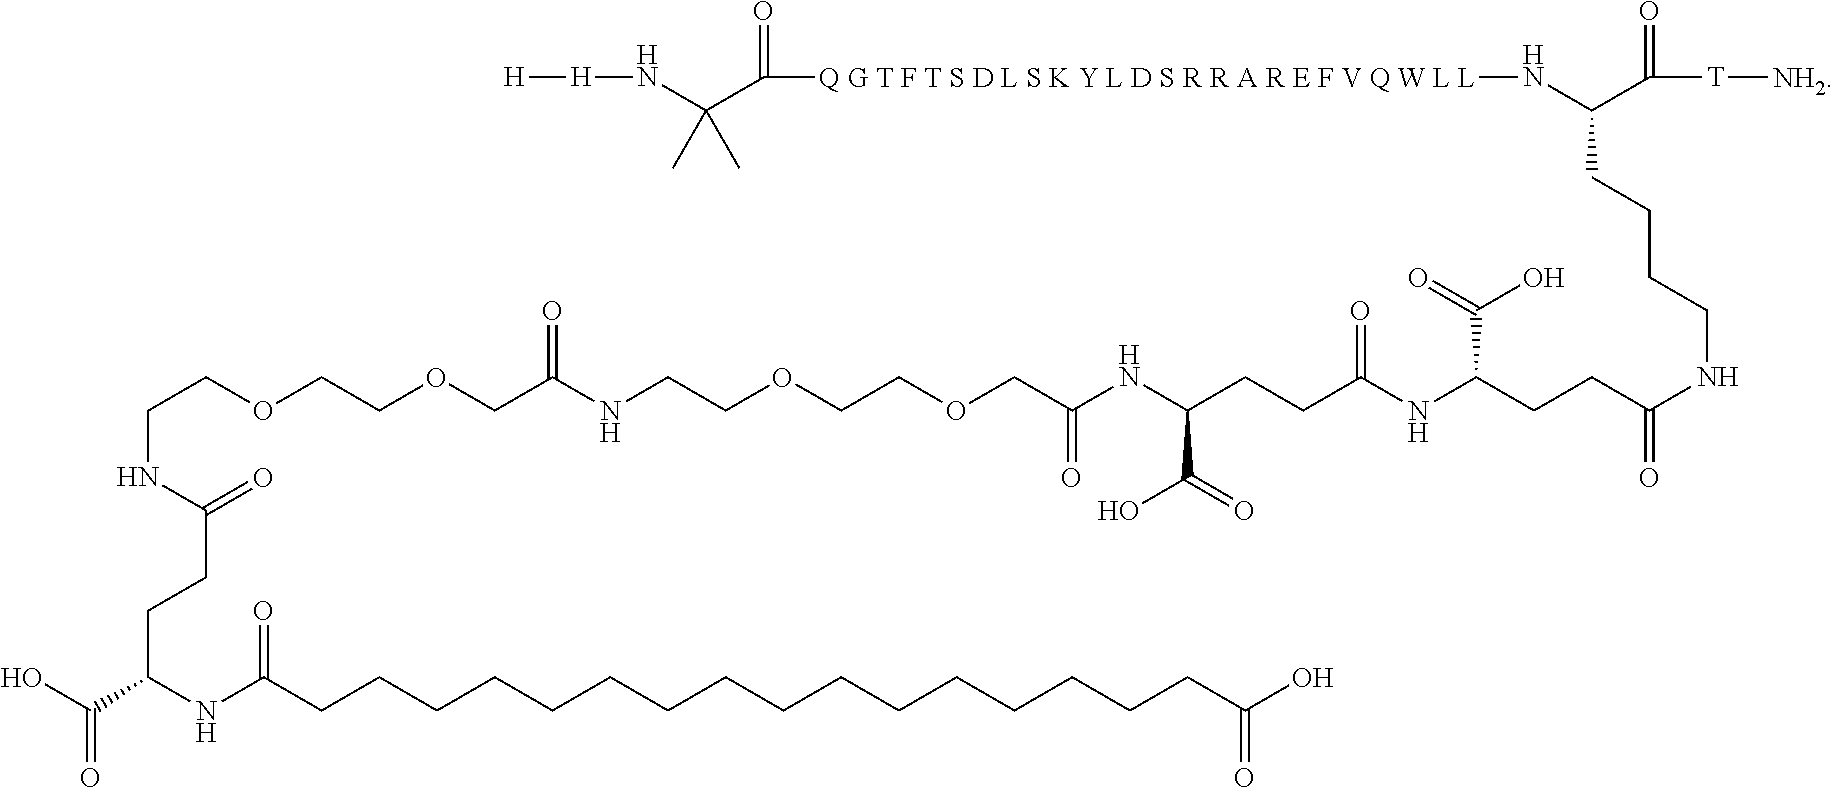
OC(C(NC(CCCCCCCCCCCCCCCCC(O)=O)=O)CCC(=O)NCCOCCOCC(NCCOCCOCC(NC(CCC(NC(CCC(NCCCCC(N[Q G T F T S D L S K Y L D S R R A R E F V Q W L L]C(C(N[H][H])(C)C)=O)C([T][NH2])=O)=O)C(=O)O)=O)C(O)=O)=O)=O)=O
